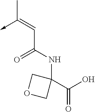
C(C(NC1(C(=O)O)COC1)=O)=C(C)->C
